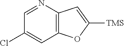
C12=C(N=CC(Cl)=C1)C=C([TMS])O2
